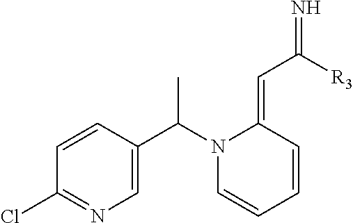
C1=CC(C(N2C=CC=CC2=CC([R3])=N)C)=CN=C1Cl
